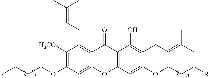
C1([H3CO])=C(OCCC[R])C=C2C(=C1CC=C(C)C)C(=O)C1=C(O2)C=C(OCCC[R])C(CC=C(C)C)=C1O
